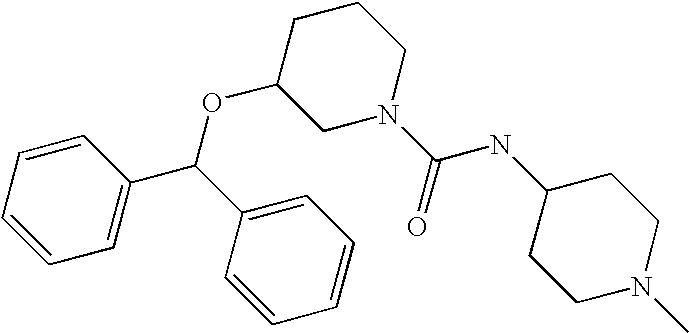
C1=CC=CC=C1C(C1=CC=CC=C1)OC1CN(C(NC2CCN(C)CC2)=O)CCC1
